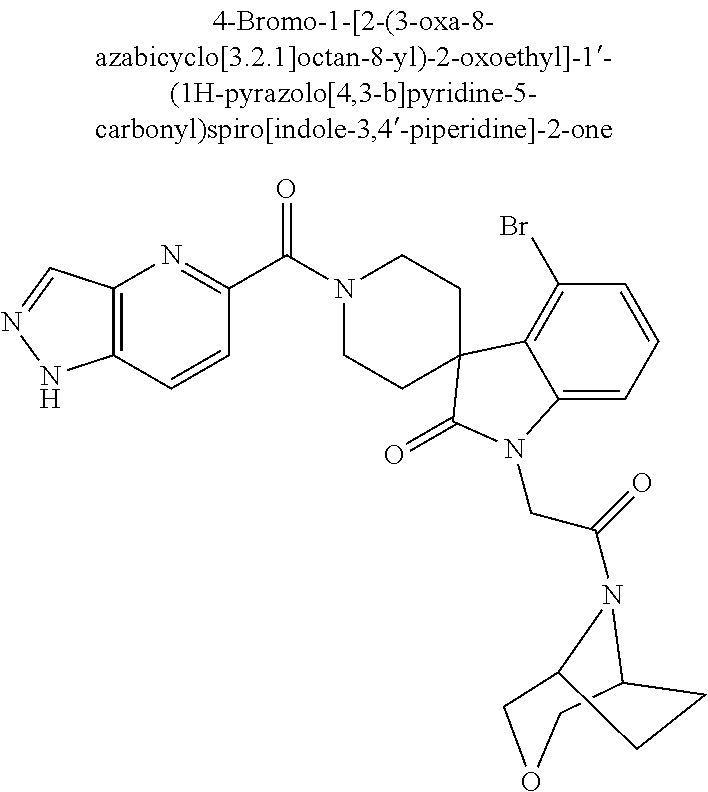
N1(C(C2=NC3=C(C=C2)NN=C3)=O)CCC2(CC1)C1=C(Br)C=CC=C1N(CC(=O)N1C3CCC1COC3)C2=O
